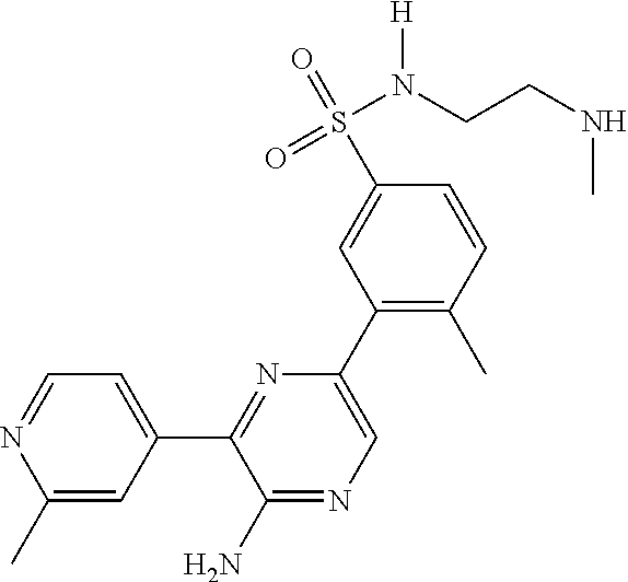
C1(C)=CC(C2=NC(C3=C(C)C=CC(S(N([H])CCNC)(=O)=O)=C3)=CN=C2N)=CC=N1
